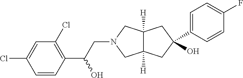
C1(C2(O)CC3([H])C([H])(CN(CC(C4=C(Cl)C=C(Cl)C=C4)O)C3)C2)=CC=C(F)C=C1
